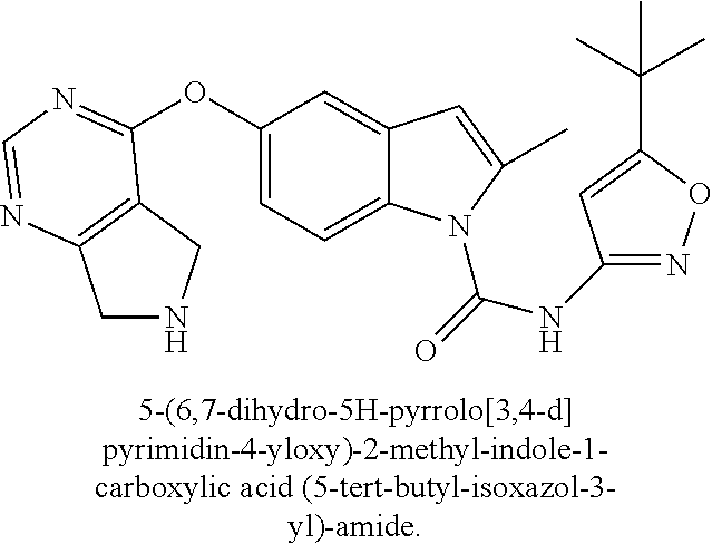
O(C1=CC=C2C(=C1)C=C(C)N2C(=O)NC1=NOC(C(C)(C)C)=C1)C1=NC=NC2=C1CNC2
